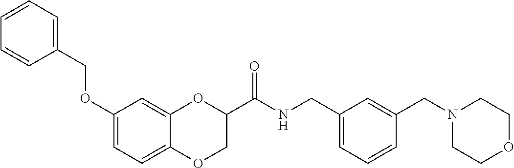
C12=CC=C(OCC3=CC=CC=C3)C=C1OC(C(NCC1=CC=CC(CN3CCOCC3)=C1)=O)CO2
